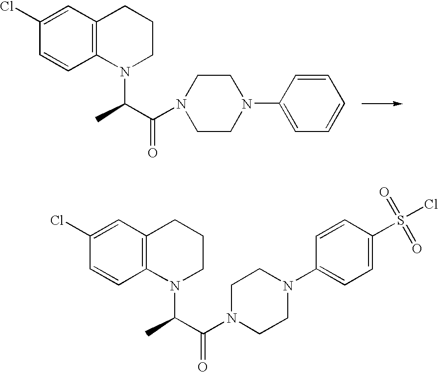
C1=C(Cl)C=CC2=C1CCCN2C(C(N1CCN(C2=CC=CC=C2)CC1)=O)C.C1=C(Cl)C=CC2=C1CCCN2C(C(N1CCN(C2=CC=C(S(Cl)(=O)=O)C=C2)CC1)=O)C
